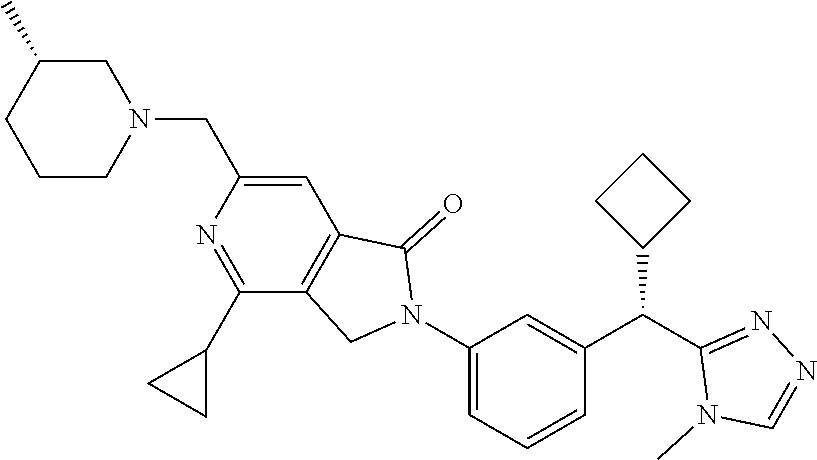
C1(N2C(=O)C3=C(C2)C(C2CC2)=NC(CN2CC(C)CCC2)=C3)=CC=CC(C(C2=NN=CN2C)C2CCC2)=C1
